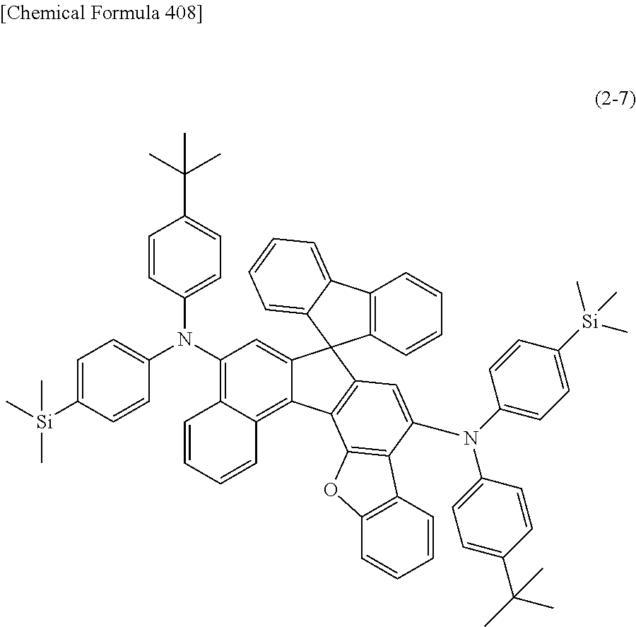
C12=C(C=CC=C1)C1=CC=CC=C1C21C2=CC(N(C3=CC=C([Si](C)(C)C)C=C3)C3=CC=C(C(C)(C)C)C=C3)=C3C(=C2C2=C1C=C(N(C1=CC=C([Si](C)(C)C)C=C1)C1=CC=C(C(C)(C)C)C=C1)C1=C2OC2=C1C=CC=C2)C=CC=C3
